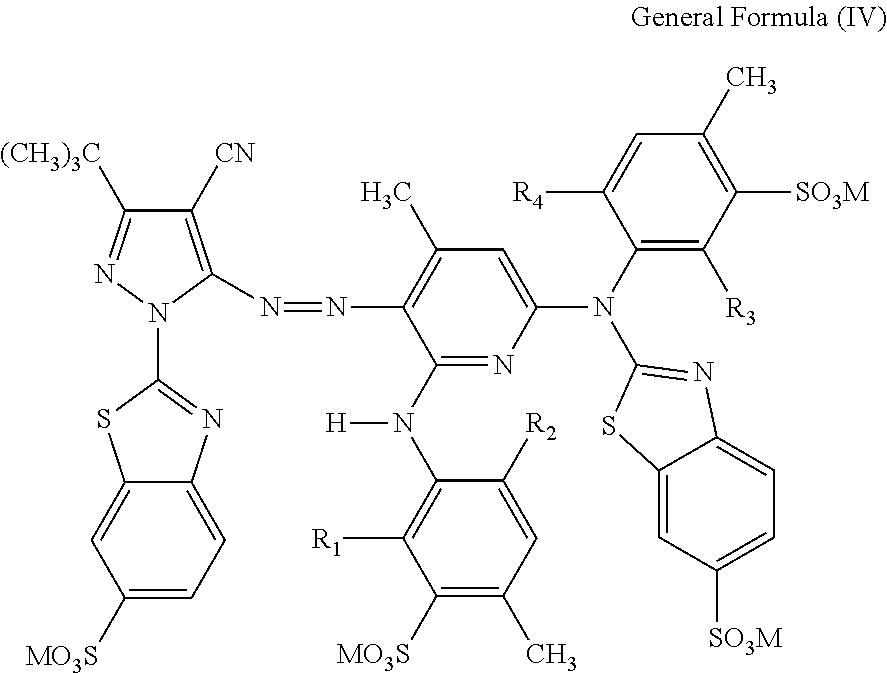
C1(N(C2=C([R1])C([MO3S])=C(C)C=C2[R2])[H])=NC(N(C2=C([R3])C([SO3M])=C(C)C=C2[R4])C2=NC3=CC=C([SO3M])C=C3S2)=CC(C)=C1N=NC1=C([CN])C([(CH3)3C])=NN1C1=NC2=CC=C([MO3S])C=C2S1
